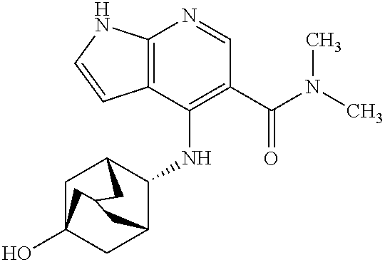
C12=C(C(NC3C4CC5(O)CC3CC(C5)C4)=C(C(N(C)C)=O)C=N1)C=CN2
